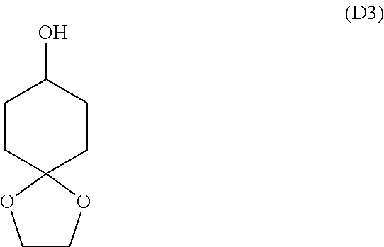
C1CC2(CCC1O)OCCO2
